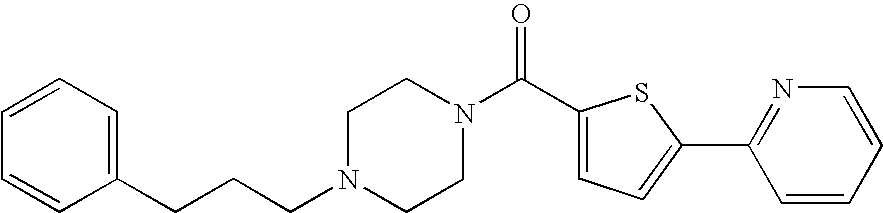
C(N1CCN(C(=O)C2=CC=C(C3=NC=CC=C3)S2)CC1)CCC1=CC=CC=C1
